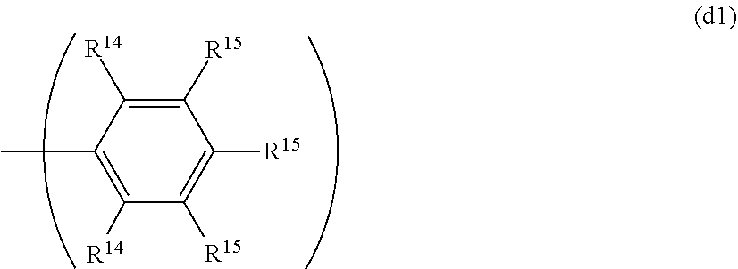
C1(C)=C([R14])C([R15])=C([R15])C([R15])=C1[R14]
